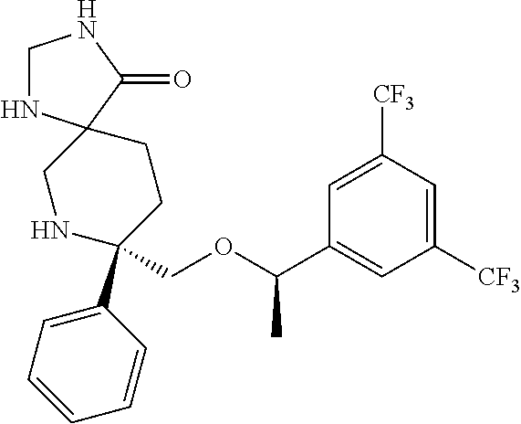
C1NC2(C(=O)N1)CNC(C1=CC=CC=C1)(COC(C1=CC([CF3])=CC([CF3])=C1)C)CC2
